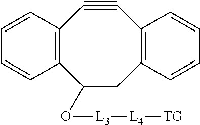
C12=C(C(O[L3][L4][TG])CC3=C(C#C1)C=CC=C3)C=CC=C2
